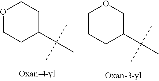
C1(C(C)(C)C)CCOCC1.C1(C(C)(C)C)COCCC1
